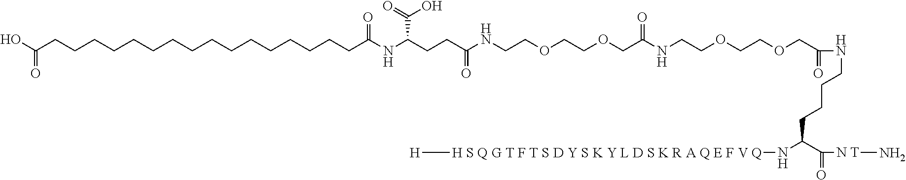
OC(CCCCCCCCCCCCCCCCC(NC(CCC(NCCOCCOCC(NCCOCCOCC(=O)NCCCCC(N[H S Q G T F T S D Y S K Y L D S K R A Q E F V Q][H])C(=O)[N T]N)=O)=O)C(=O)O)=O)=O
